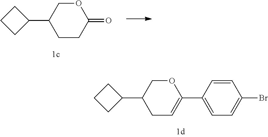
C1CCC1C1CCC(=O)OC1.C1CCC1C1CC=C(C2=CC=C(Br)C=C2)OC1
